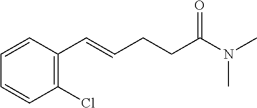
C1=CC(C=CCCC(N(C)C)=O)=C(Cl)C=C1
